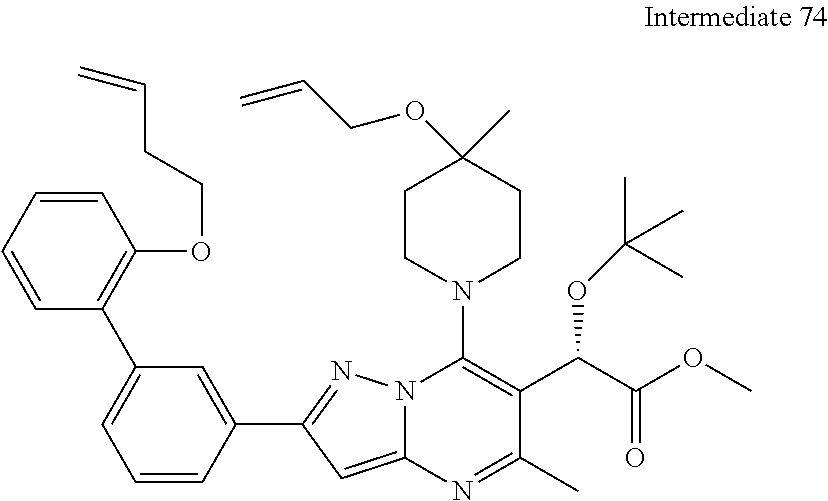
C12=CC(C3=CC(C4=C(OCCC=C)C=CC=C4)=CC=C3)=NN1C(N1CCC(OCC=C)(C)CC1)=C(C(C(OC)=O)OC(C)(C)C)C(C)=N2
